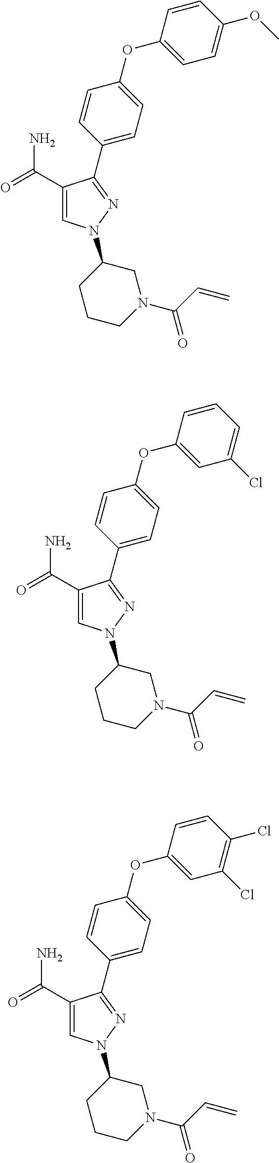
C1=CC(OC2=CC=C(OC)C=C2)=CC=C1C1=NN(C2CCCN(C(=O)C=C)C2)C=C1C(=O)N.C1=CC(OC2=CC(Cl)=CC=C2)=CC=C1C1=NN(C2CCCN(C(=O)C=C)C2)C=C1C(=O)N.C1=CC(OC2=CC(Cl)=C(Cl)C=C2)=CC=C1C1=NN(C2CCCN(C(=O)C=C)C2)C=C1C(=O)N
